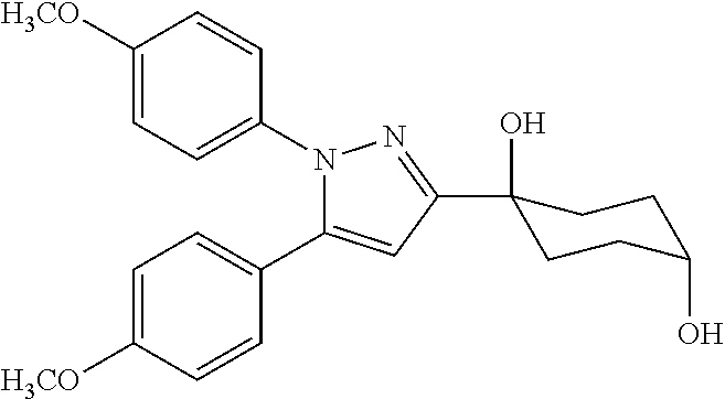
C1([H3CO])=CC=C(N2N=C(C3(O)CCC(O)CC3)C=C2C2=CC=C([H3CO])C=C2)C=C1
